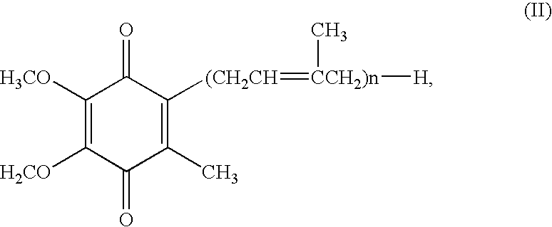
C1([H3CO])=C([H2CO])C(=O)C(C)=C([(CH2CH]=[CCH2)n]([H])C)C1=O
